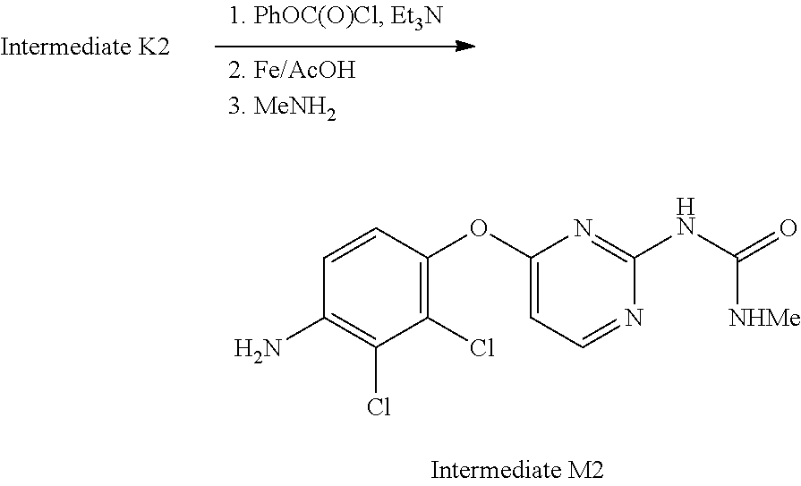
C1(Cl)=C(OC2=CC=NC(NC(=O)[NHMe])=N2)C=CC(N)=C1Cl
